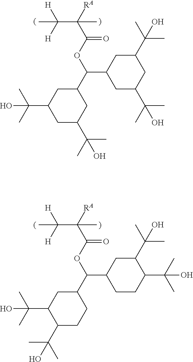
C(C([RA])(C(OC(C1CC(C(C)(C)O)CC(C(C)(C)O)C1)C1CC(C(C)(C)O)CC(C(C)(C)O)C1)=O)C)([H])([H])C.C(C([RA])(C(OC(C1CC(C(C)(C)O)C(C(C)(C)O)CC1)C1CCC(C(C)(C)O)C(C(C)(C)O)C1)=O)C)([H])([H])C
